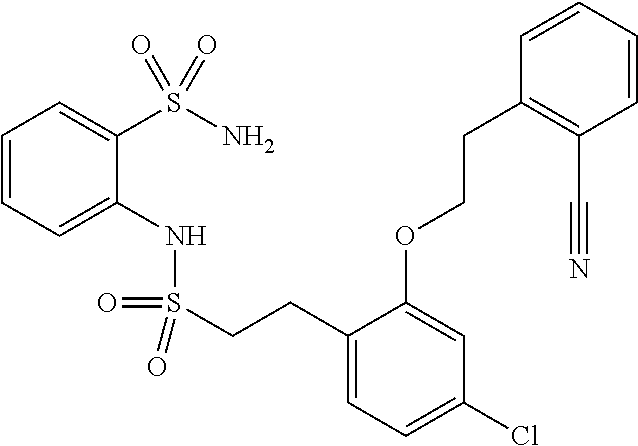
C1=CC=C(NS(=O)(=O)CCC2=CC=C(Cl)C=C2OCCC2=C(C#N)C=CC=C2)C(S(N)(=O)=O)=C1
